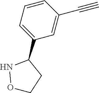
C1=CC(C#C)=CC(C2NOCC2)=C1
